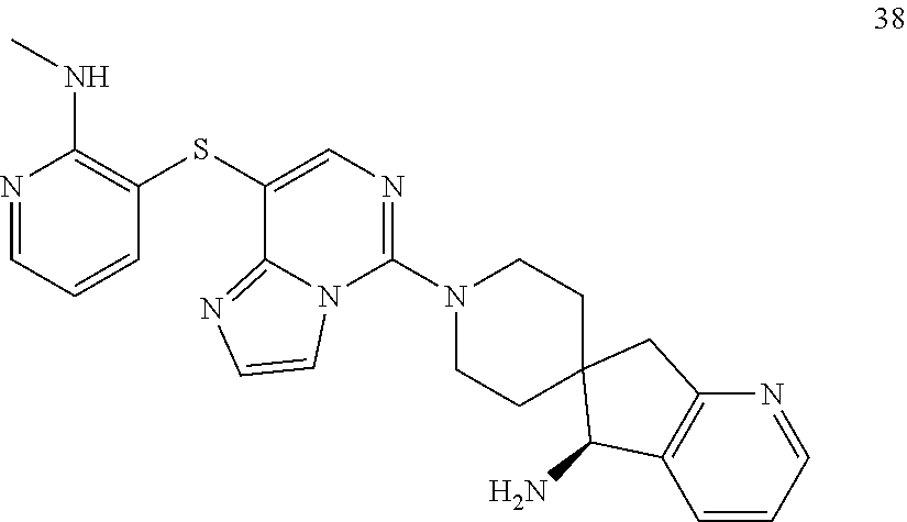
C1(SC2=C(NC)N=CC=C2)=CN=C(N2CCC3(CC2)C(N)C2=C(C3)N=CC=C2)N2C1=NC=C2
